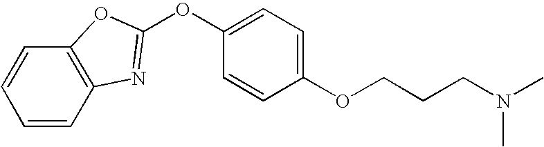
C1=CC=CC2=C1OC(OC1=CC=C(OCCCN(C)C)C=C1)=N2
